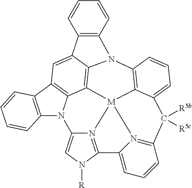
N12=C3N([R])C=C1N1C4=C(C5=C1C1=C6N(C7=C8[M]21N1=C(C([R5b])([R5c])C8=CC=C7)C=CC=C31)C1=C(C6=C5)C=CC=C1)C=CC=C4
